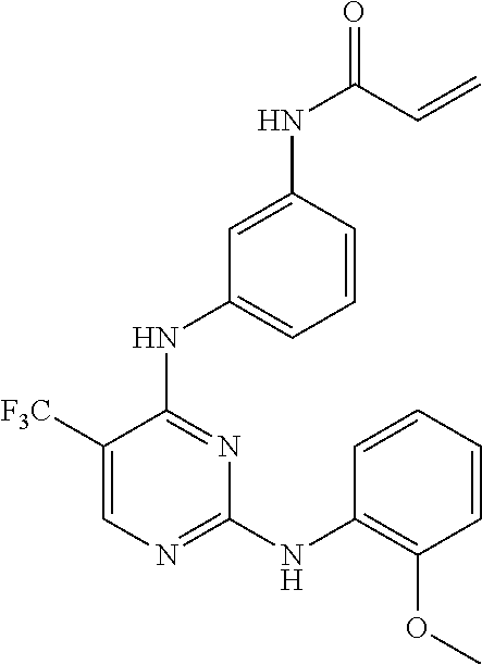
C1([F3C])=CN=C(NC2=C(OC)C=CC=C2)N=C1NC1=CC=CC(NC(C=C)=O)=C1
